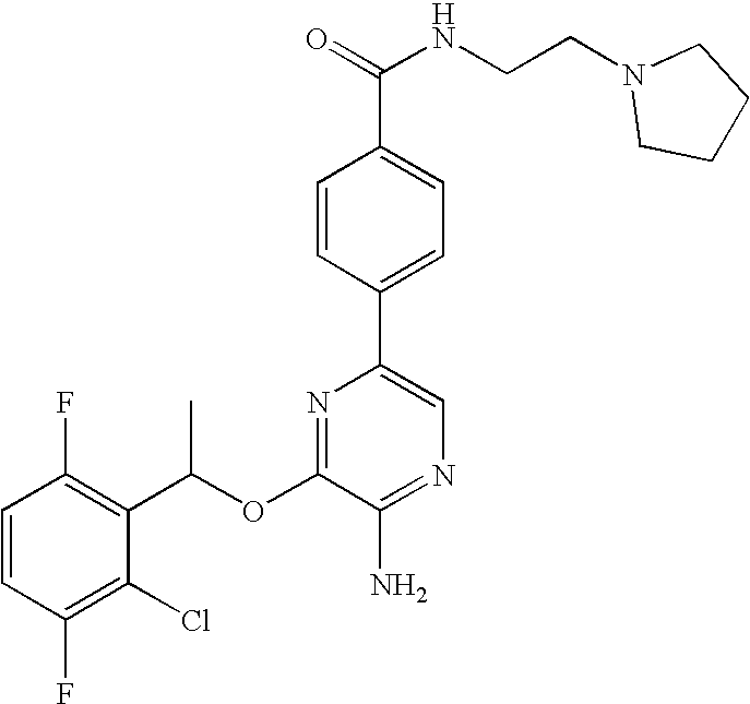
C1=CC(F)=C(C(OC2=NC(C3=CC=C(C(NCCN4CCCC4)=O)C=C3)=CN=C2N)C)C(Cl)=C1F
